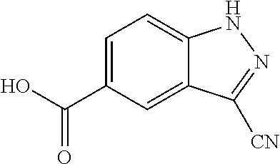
C1=C(C(O)=O)C=C2C(=C1)NN=C2[CN]
